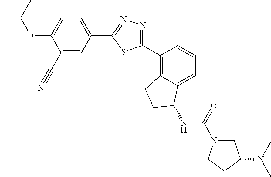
C1(C#N)=CC(C2=NN=C(C3=C4C(=CC=C3)C(NC(N3CC(N(C)C)CC3)=O)CC4)S2)=CC=C1OC(C)C
